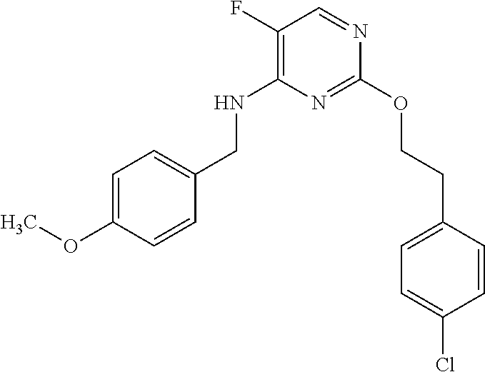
N(C1=C(F)C=NC(OCCC2=CC=C(Cl)C=C2)=N1)CC1=CC=C(OC)C=C1
